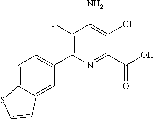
C1(C2=CC=C3C(=C2)C=CS3)=C(F)C(N)=C(Cl)C(C(=O)O)=N1
